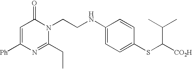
C1=C([Ph])N=C(CC)N(CCNC2=CC=C(SC([CO2H])C(C)C)C=C2)C1=O
